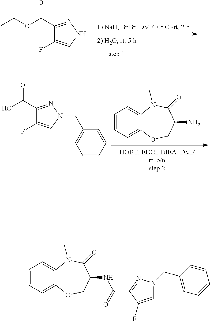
C1(C(OCC)=O)=NNC=C1F.C1(C(O)=O)=NN(CC2=CC=CC=C2)C=C1F.C1=CC=C2C(=C1)N(C)C(=O)C(N)CO2.C1=CC=C2C(=C1)N(C)C(=O)C(NC(C1=NN(CC3=CC=CC=C3)C=C1F)=O)CO2
